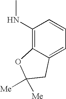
C1(NC)=C2C(=CC=C1)CC([Me])([Me])O2
